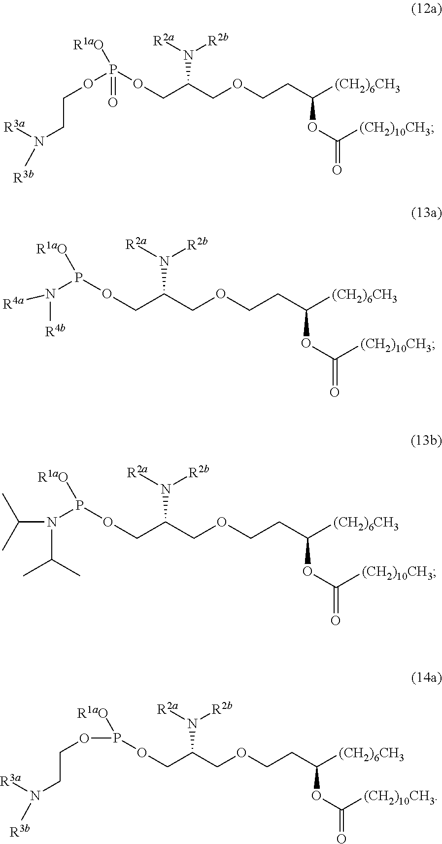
C(C(COCCC([(CH2)6CH3])OC([(CH2)10CH3])=O)N([R2b])[R2a])OP([R1aO])(OCCN([R3a])[R3b])=O.C(C(COCCC([(CH2)6CH3])OC([(CH2)10CH3])=O)N([R2b])[R2a])OP([R1aO])N([R4a])[R4b].C(C(COCCC([(CH2)6CH3])OC([(CH2)10CH3])=O)N([R2b])[R2a])OP([R1aO])OCCN([R3a])[R3b].C(COCCC([(CH2)6CH3])OC([(CH2)10CH3])=O)(N([R2b])[R2a])COP([R1aO])N(C(C)C)C(C)C
